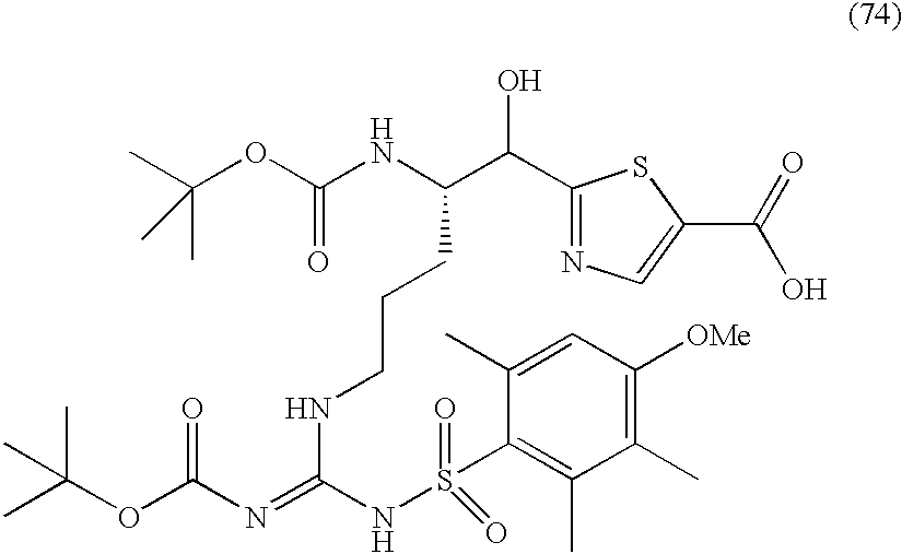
C(OC(NC(C(C1=NC=C(C(=O)O)S1)O)CCCNC(NS(=O)(=O)C1=C(C)C(C)=C([OMe])C=C1C)=NC(OC(C)(C)C)=O)=O)(C)(C)C
